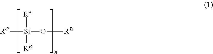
[RC][Si](O[RD])([RA])[RB]
